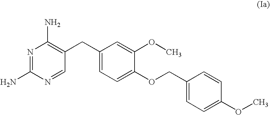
N1=C(N)N=CC(CC2=CC=C(OCC3=CC=C(OC)C=C3)C(OC)=C2)=C1N
